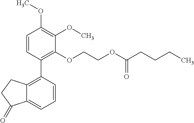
C1=CC(C2=C3C(=CC=C2)C(=O)CC3)=C(OCCOC(CCCC)=O)C(OC)=C1OC
